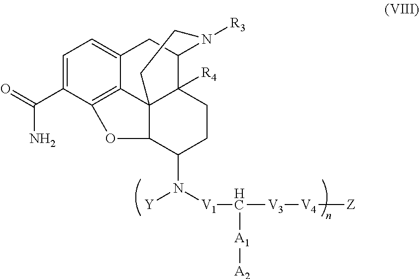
[Y]N([V1]C([V3][V4][Z])[A1][A2])C1CCC2([R4])C34C1OC1=C3C(=CC=C1C(=O)N)CC2N([R3])CC4
